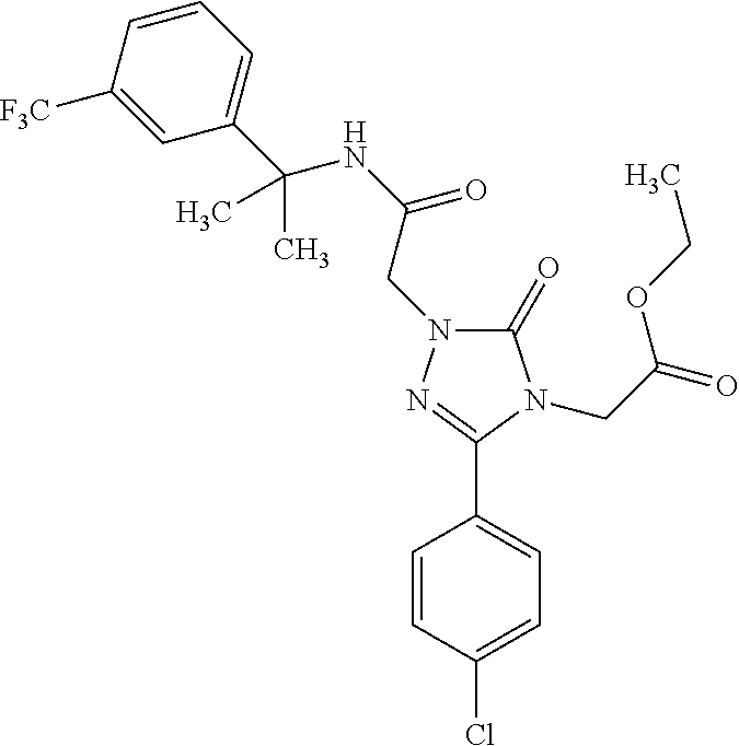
C1(=O)N(CC(NC(C2=CC=CC([F3C])=C2)(C)C)=O)N=C(C2=CC=C(Cl)C=C2)N1CC(OCC)=O
